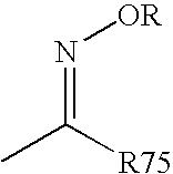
N(=C(C)[R75])[OR]
